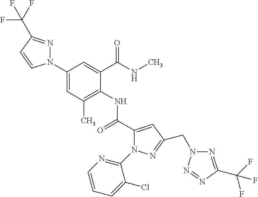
C1(N2N=C(C(F)(F)F)C=C2)=CC(C)=C(NC(C2=CC(CN3N=C(C(F)(F)F)N=N3)=NN2C2=NC=CC=C2Cl)=O)C(C(NC)=O)=C1
